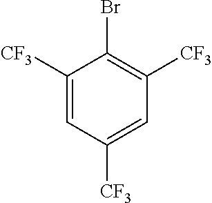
C1([CF3])=CC([CF3])=CC([CF3])=C1Br
